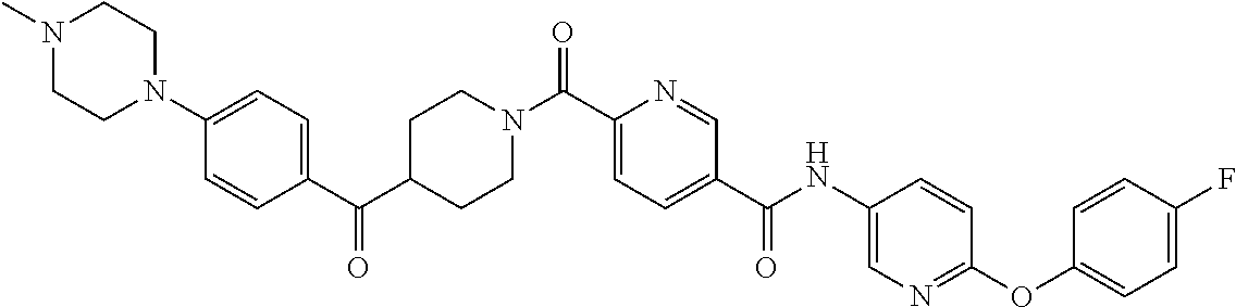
C1=CC(C(C2CCN(C(C3=CC=C(C(NC4=CN=C(OC5=CC=C(F)C=C5)C=C4)=O)C=N3)=O)CC2)=O)=CC=C1N1CCN(C)CC1
